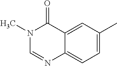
C1=C(C)C=C2C(=C1)N=CN(C)C2=O
